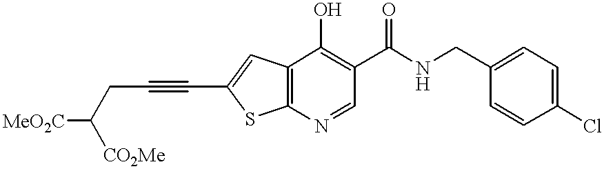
C12=C(N=CC(C(NCC3=CC=C(Cl)C=C3)=O)=C1O)SC(C#CCC([CO2Me])[MeO2C])=C2
